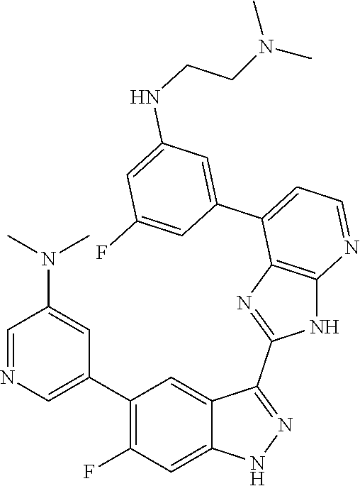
C1=NC=C(C2=C(F)C=C3C(=C2)C(C2=NC4=C(N2)N=CC=C4C2=CC(NCCN(C)C)=CC(F)=C2)=NN3)C=C1N(C)C
